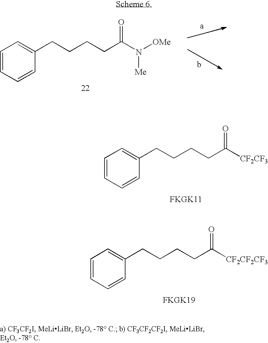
C1=CC=CC(CCCCC([CF2CF2CF3])=O)=C1.C1=CC=CC(CCCCC(N([OMe])[Me])=O)=C1.C1=CC=CC(CCCCC([CF2CF3])=O)=C1
